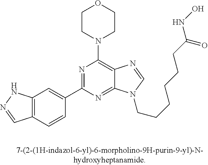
C12=C(C=C(C3=NC(N4CCOCC4)=C4C(=N3)N(CCCCCCC(NO)=O)C=N4)C=C1)NN=C2
